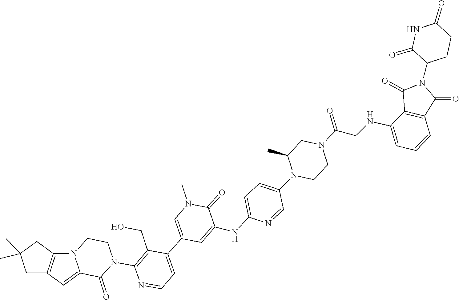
C1=C2C(=O)N(C3=C(CO)C(C4=CN(C)C(=O)C(NC5=CC=C(N6CCN(C(=O)CNC7=CC=CC8=C7C(=O)N(C7C(=O)NC(=O)CC7)C8=O)CC6C)C=N5)=C4)=CC=N3)CCN2C2=C1CC(C)(C)C2
